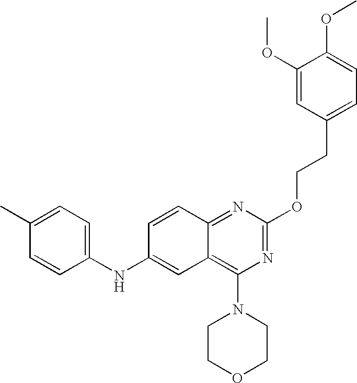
C1=C(C)C=CC(NC2=CC3=C(N4CCOCC4)N=C(OCCC4=CC=C(OC)C(OC)=C4)N=C3C=C2)=C1
